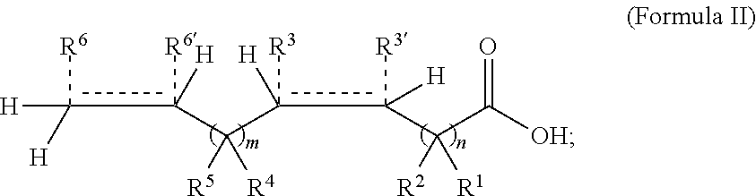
[H]c([H])([R6])c(C(c([H])(c([R3])(C(C([OH])=O)([R2])[R1])[H])[R3])([R5])[R4])([H])[R6]
